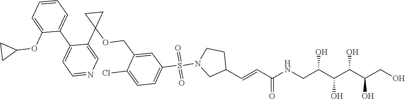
C(C(NCC(C(C(C(CO)O)O)O)O)=O)=CC1CCN(S(C2=CC=C(Cl)C(COC3(C4=CN=CC=C4C4=CC=CC=C4OC4CC4)CC3)=C2)(=O)=O)C1
